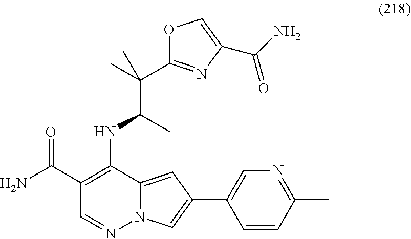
C(C(NC1=C(C(=O)N)C=NN2C1=CC(C1=CN=C(C)C=C1)=C2)C)(C)(C1=NC(C(N)=O)=CO1)C
